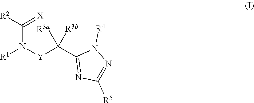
[R1]N([Y]C(C1=NC([R5])=NN1[R4])([R3a])[R3b])C(=[X])[R2]
